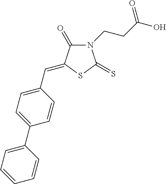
N1(CCC(O)=O)C(=O)C(=CC2=CC=C(C3=CC=CC=C3)C=C2)SC1=S
